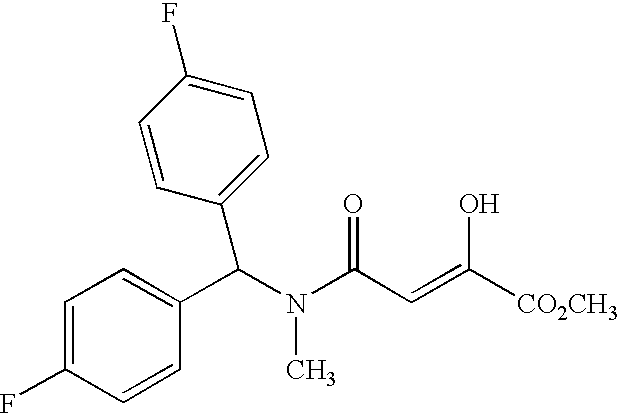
C1=C(F)C=CC(C(N(C(C=C([CO2CH3])O)=O)C)C2=CC=C(F)C=C2)=C1
